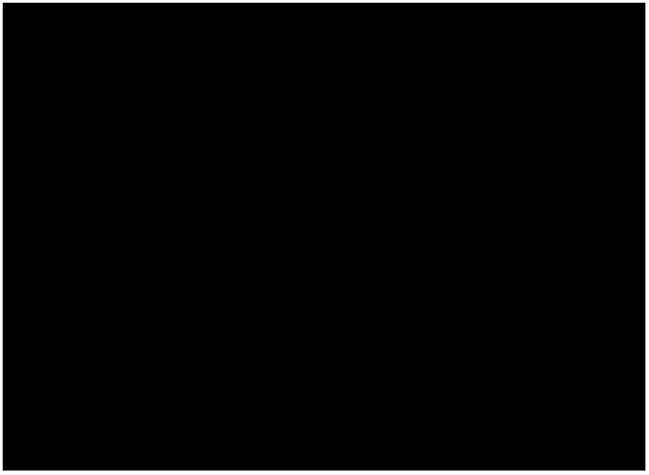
C1=C2N(C(C3=CC=CC=C3)=C1C(N1CCN(C3=CC=CC(C#N)=C3)CC1)=O)CSC2
